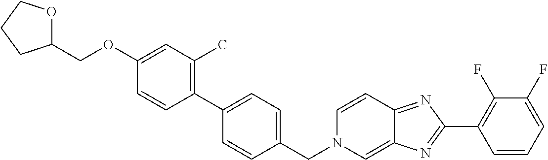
C1=CC=C(F)C(F)=C1C1=NC2=CN(CC3=CC=C(C4=C(C)C=C(OCC5OCCC5)C=C4)C=C3)C=CC2=N1
